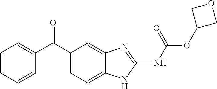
C1(C(C2=CC=CC=C2)=O)=CC=C2C(=C1)N=C(NC(OC1COC1)=O)N2
